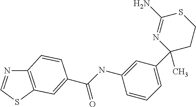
C12=C(SC=N1)C=C(C(NC1=CC(C3(C)N=C(N)SCC3)=CC=C1)=O)C=C2
